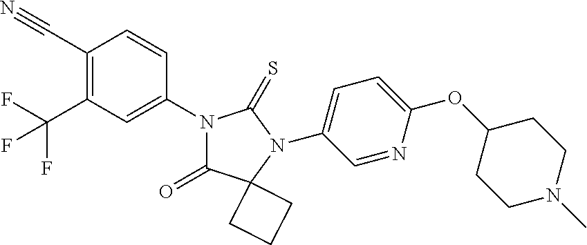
C1(C#N)=C(C(F)(F)F)C=C(N2C(=O)C3(N(C4=CC=C(OC5CCN(C)CC5)N=C4)C2=S)CCC3)C=C1
